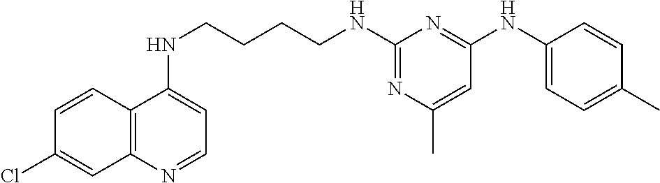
C12=C(N=CC=C1NCCCCNC1=NC(C)=CC(NC3=CC=C(C)C=C3)=N1)C=C(Cl)C=C2
